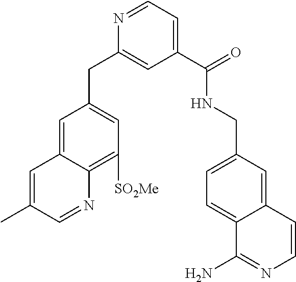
C1=C2C(=C([SO2Me])C=C1CC1=CC(C(=O)NCC3=CC=C4C(=C3)C=CN=C4N)=CC=N1)N=CC(C)=C2
